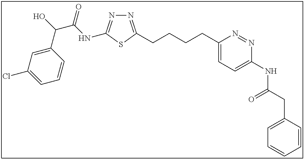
N1=C(CCCCC2=CC=C(NC(CC3=CC=CC=C3)=O)N=N2)SC(NC(C(O)C2=CC(Cl)=CC=C2)=O)=N1
